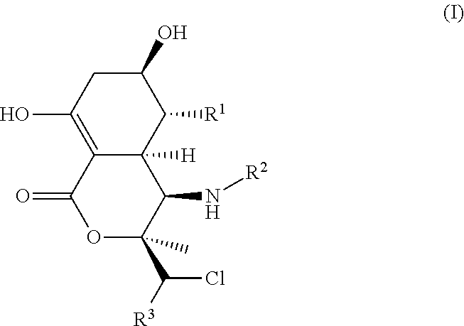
C1(O)CC(O)=C2C([H])(C1[R1])C(N[R2])C(C([R3])Cl)(C)OC2=O
